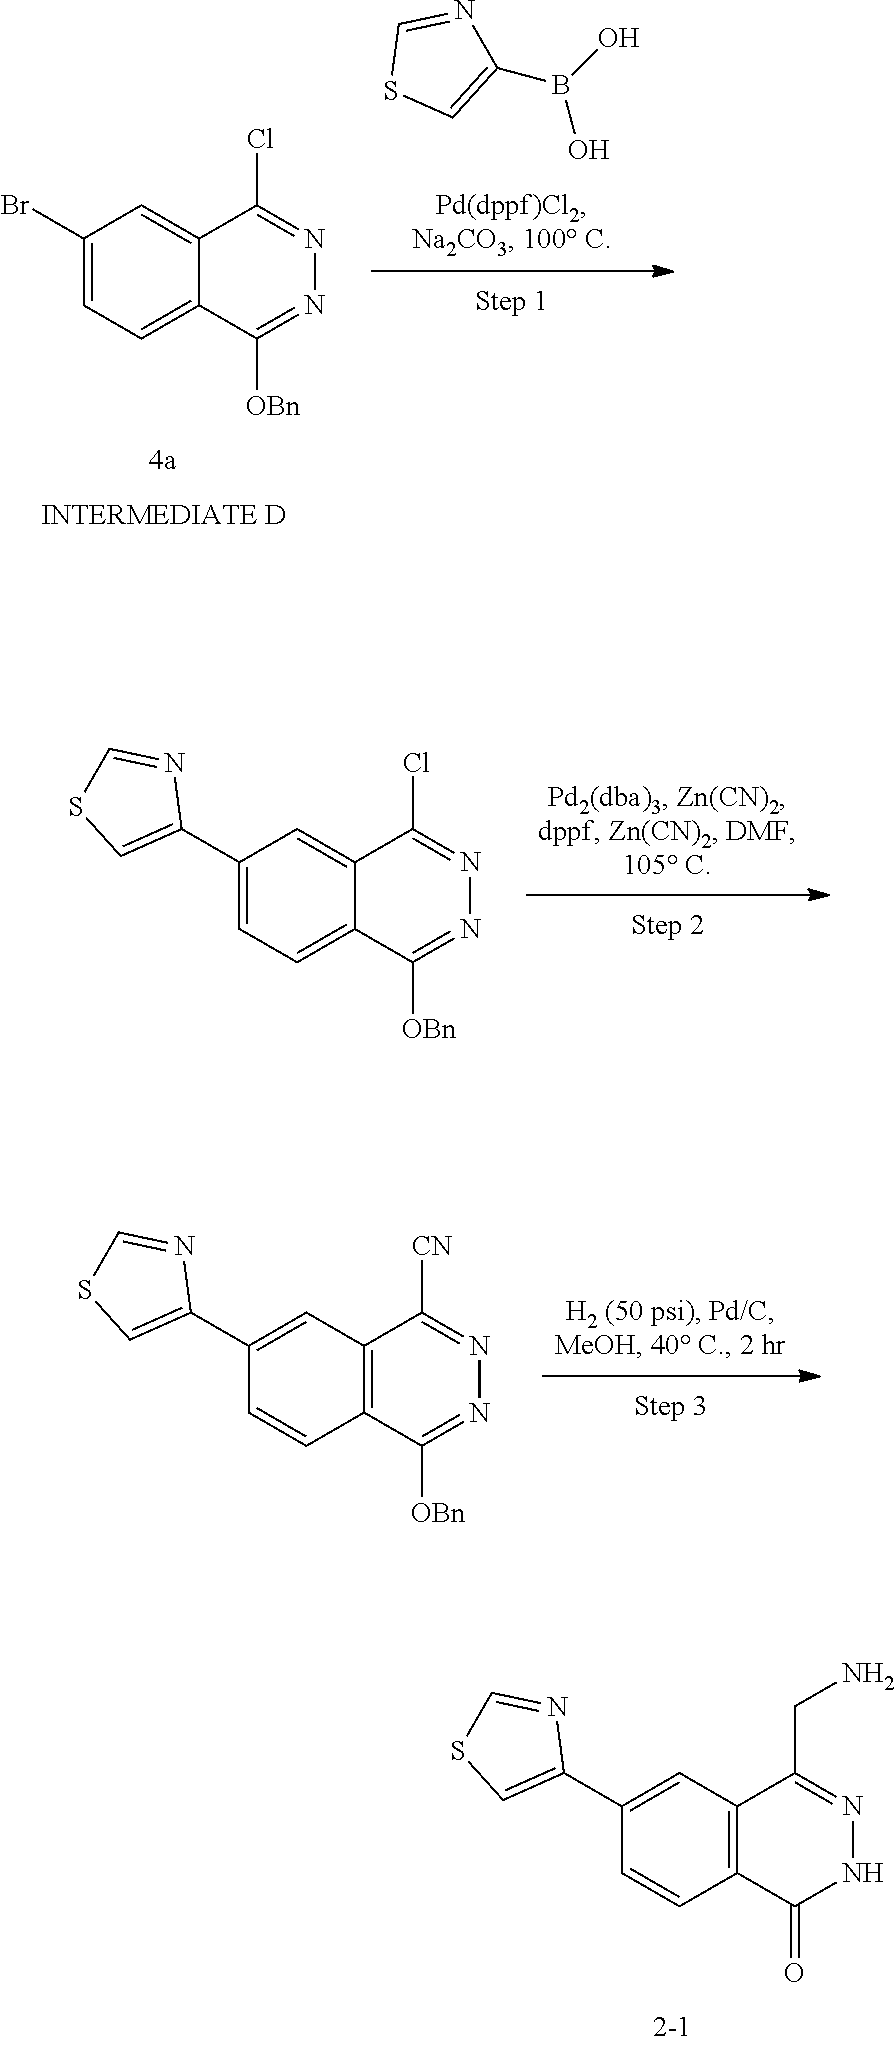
S1C=C(B(O)O)N=C1.C1(Br)=CC=C2C(=C1)C(Cl)=NN=C2[OBn].C1(C2=CSC=N2)=CC2=C(C(=O)NN=C2CN)C=C1.C1(C2=CSC=N2)=CC=C2C(=C1)C(Cl)=NN=C2[OBn].C1(C2=CSC=N2)=CC2=C(C([OBn])=NN=C2[CN])C=C1
